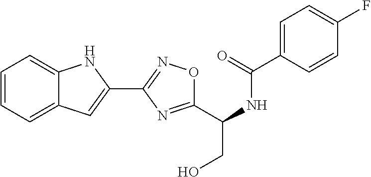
C1=CC(C(NC(CO)C2=NC(C3=CC4=CC=CC=C4N3)=NO2)=O)=CC=C1F
